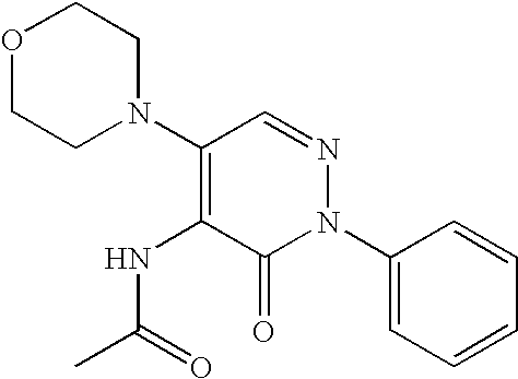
C1(N2CCOCC2)=C(NC(C)=O)C(=O)N(C2=CC=CC=C2)N=C1
